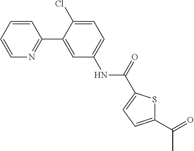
C1=CC=CN=C1C1=CC(NC(=O)C2=CC=C(C(=O)C)S2)=CC=C1Cl
